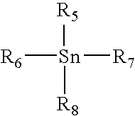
[R5][Sn]([R6])([R7])[R8]
